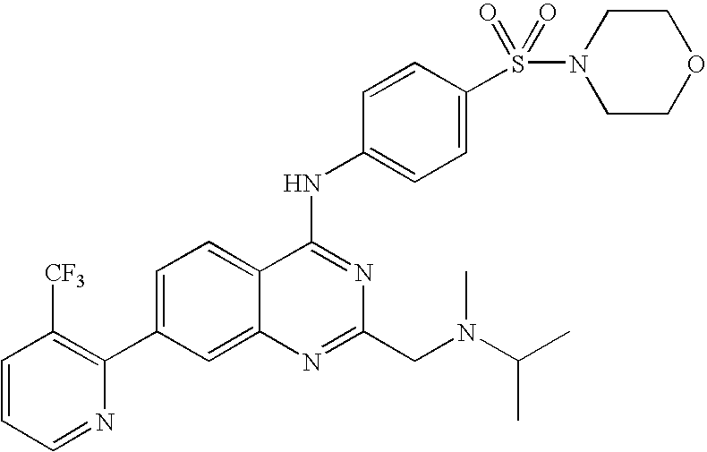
C1=CC=NC(C2=CC=C3C(=C2)N=C(CN(C(C)C)C)N=C3NC2=CC=C(S(=O)(=O)N3CCOCC3)C=C2)=C1[CF3]
